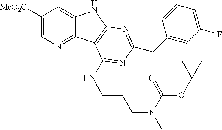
C1([MeO2C])=CN=C2C(=C1)NC1=C2C(NCCCN(C)C(OC(C)(C)C)=O)=NC(CC2=CC(F)=CC=C2)=N1
